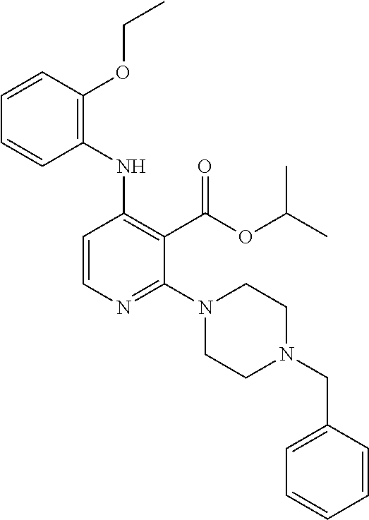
C1(NC2=C(C(OC(C)C)=O)C(N3CCN(CC4=CC=CC=C4)CC3)=NC=C2)=C(OCC)C=CC=C1
